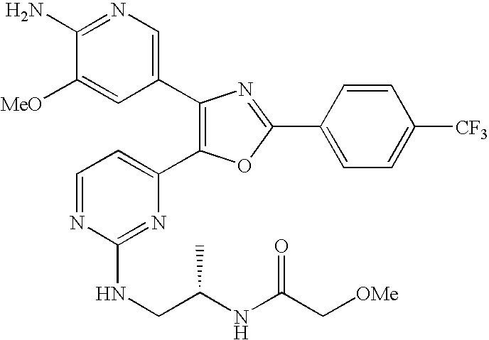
C1(N)=NC=C(C2=C(C3=CC=NC(NCC(NC(C[OMe])=O)C)=N3)OC(C3=CC=C([CF3])C=C3)=N2)C=C1[MeO]
